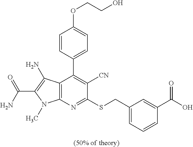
C12=C(N=C(SCC3=CC=CC(C(O)=O)=C3)C([CN])=C1C1=CC=C(OCCO)C=C1)N(C)C(C(N)=O)=C2N
